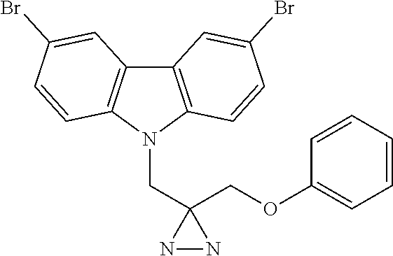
C12=C(N(CC3(COC4=CC=CC=C4)NN3)C3=C1C=C(Br)C=C3)C=CC(Br)=C2
